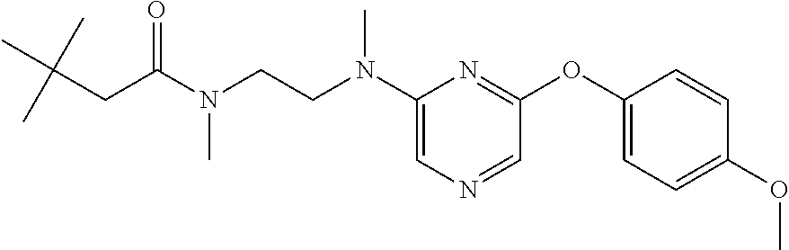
C1=NC=C(N(CCN(C(CC(C)(C)C)=O)C)C)N=C1OC1=CC=C(OC)C=C1
